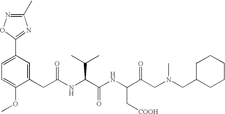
C1=C(OC)C(CC(NC(C(NC(C(CN(C)CC2CCCCC2)=O)C[COOH])=O)C(C)C)=O)=CC(C2=NC(C)=NO2)=C1
